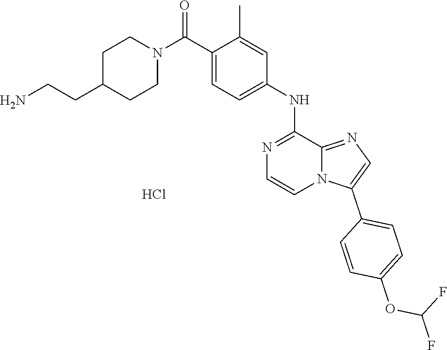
N1=C(NC2=CC=C(C(N3CCC(CCN)CC3)=O)C(C)=C2)C2=NC=C(C3=CC=C(OC(F)F)C=C3)N2C=C1.Cl
